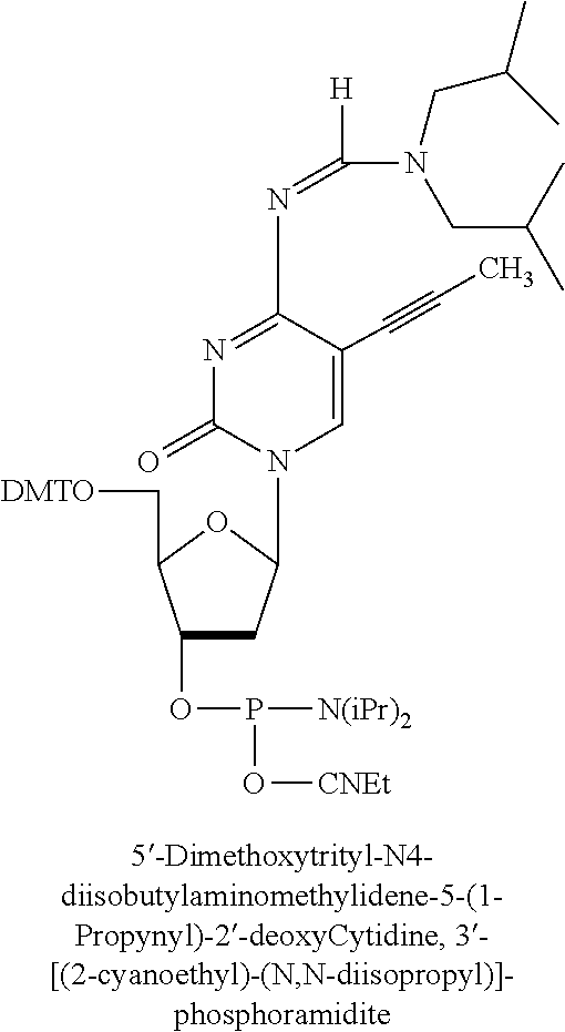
C1(OP([N(iPr)2])O[CNEt])CC(N2C=C(C#CC)C(N=C([H])N(CC(C)C)CC(C)C)=NC2=O)OC1C[DMTO]
